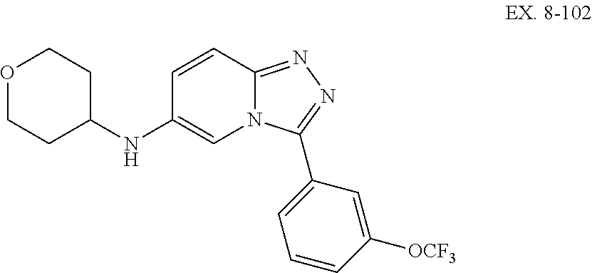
C1(NC2=CN3C(=NN=C3C3=CC=CC([OCF3])=C3)C=C2)CCOCC1
